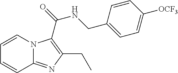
C1=CN2C(=NC(CC)=C2C(=O)NCC2=CC=C([OCF3])C=C2)C=C1
